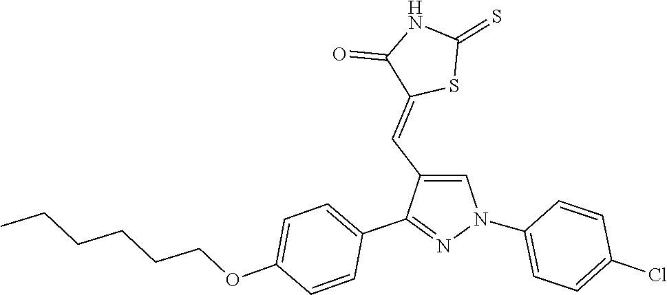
C1(N2C=C(C=C3SC(=S)NC3=O)C(C3=CC=C(OCCCCCC)C=C3)=N2)=CC=C(Cl)C=C1
